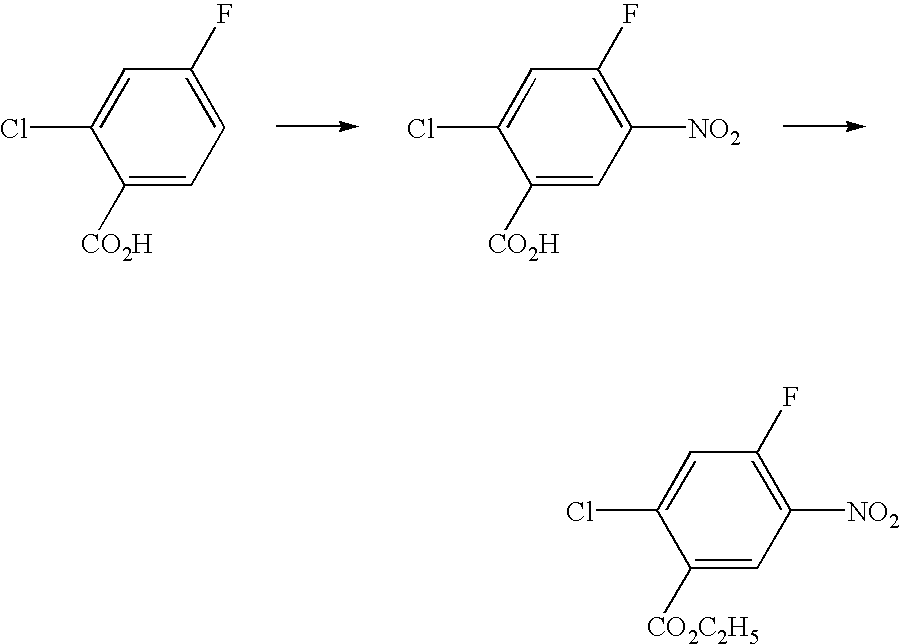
C1([CO2C2H5])=CC([NO2])=C(F)C=C1Cl.C1([CO2H])=CC=C(F)C=C1Cl.C1([CO2H])=CC([NO2])=C(F)C=C1Cl
